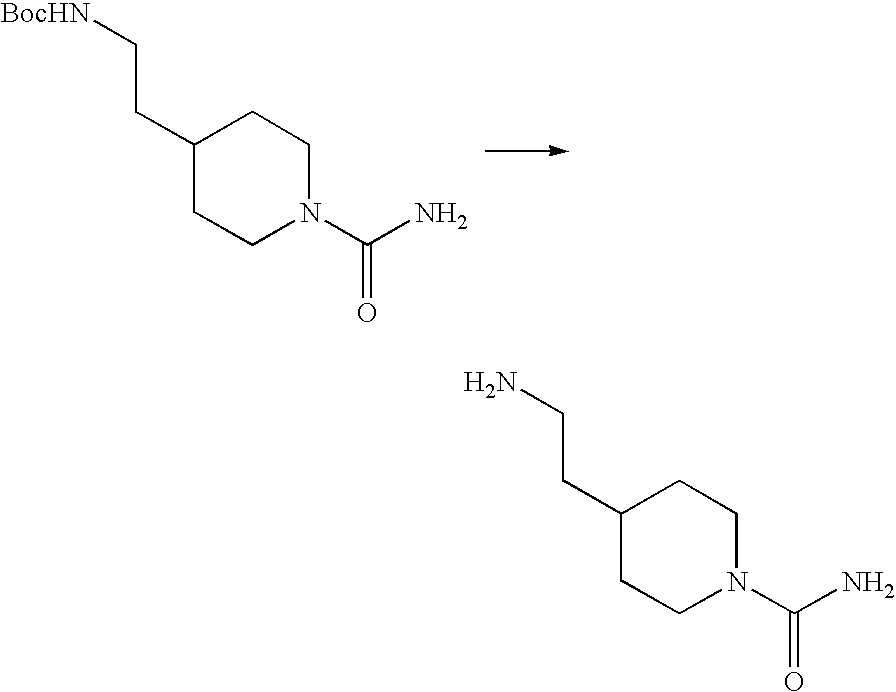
[BocHN]CCC1CCN(C(N)=O)CC1.NCCC1CCN(C(N)=O)CC1
